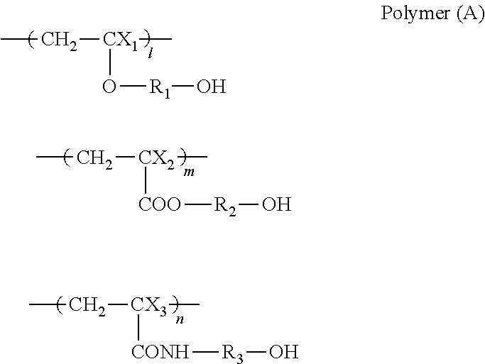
CC[CX1](C)O[R1]O.CC[CX2](C)[COO][R2]O.CC[CX3](C)[CONH][R3]O
